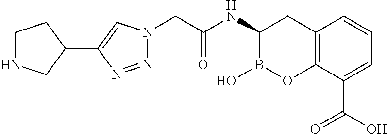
C12=C(C(C(O)=O)=CC=C1)OB(O)C(NC(CN1N=NC(C3CCNC3)=C1)=O)C2
